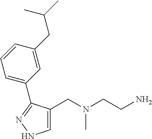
C1=C(CN(CCN)C)C(C2=CC=CC(CC(C)C)=C2)=NN1
